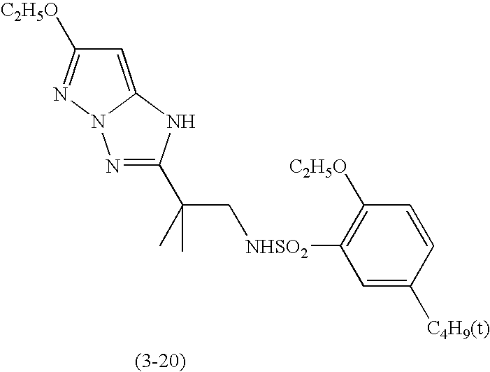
N1=C(C(C[NHSO2]C2=C([C2H5O])C=CC([C4H9(t)])=C2)(C)C)NC2=CC([C2H5O])=NN12
